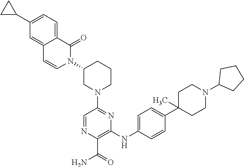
C1=C(C2CC2)C=C2C(=C1)C(=O)N(C1CN(C3=NC(NC4=CC=C(C5(C)CCN(C6CCCC6)CC5)C=C4)=C(C(=O)N)N=C3)CCC1)C=C2
